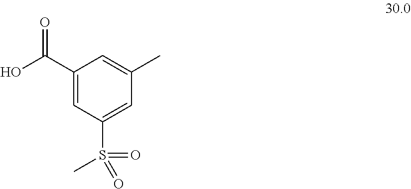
C1(C(=O)O)=CC(S(C)(=O)=O)=CC(C)=C1
